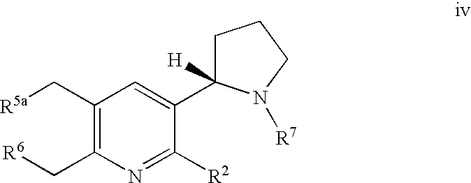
[R5a]CC1=C(C[R6])N=C([R2])C(C2([H])N([R7])CCC2)=C1
